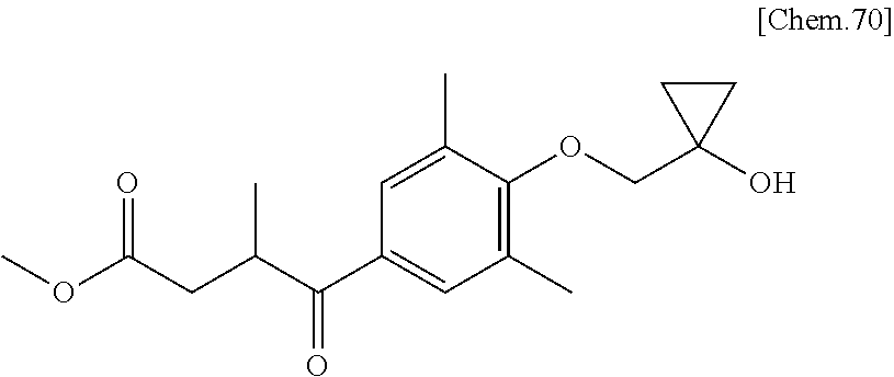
C1(C(C(CC(OC)=O)C)=O)=CC(C)=C(OCC2(O)CC2)C(C)=C1
